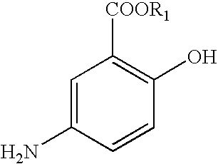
C1=C(N)C=CC(O)=C1[COOR1]
